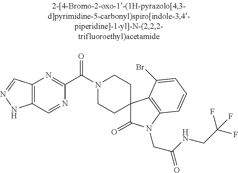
C12=C(C=NC(C(N3CCC4(C(=O)N(CC(=O)NCC(F)(F)F)C5=C4C(Br)=CC=C5)CC3)=O)=N1)NN=C2
